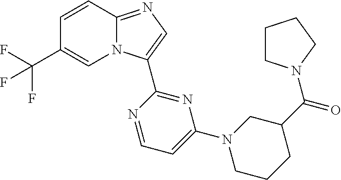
C12=NC=C(C3=NC(N4CCCC(C(=O)N5CCCC5)C4)=CC=N3)N1C=C(C(F)(F)F)C=C2
